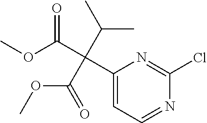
COC(C(C1=CC=NC(Cl)=N1)(C(C)C)C(=O)OC)=O
